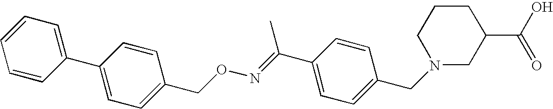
C1=CC(C2=CC=C(CON=C(C3=CC=C(CN4CC(C(O)=O)CCC4)C=C3)C)C=C2)=CC=C1
